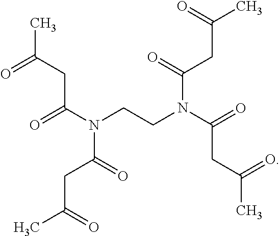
CC(CC(N(CCN(C(=O)CC(C)=O)C(=O)CC(C)=O)C(=O)CC(C)=O)=O)=O
